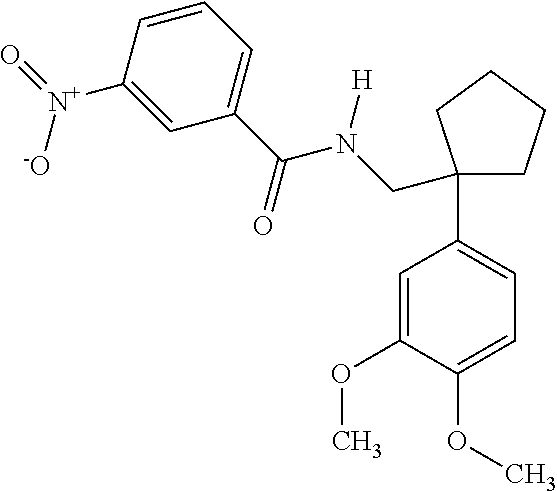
C1(C(=O)N(CC2(C3=CC=C(OC)C(OC)=C3)CCCC2)[H])=CC=CC([N+](=O)[-O])=C1
